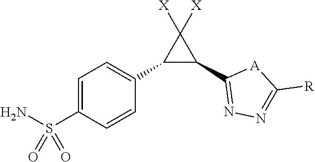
C1=C(S(N)(=O)=O)C=CC(C2C(C3=NN=C([R])[A]3)C2([X])[X])=C1
